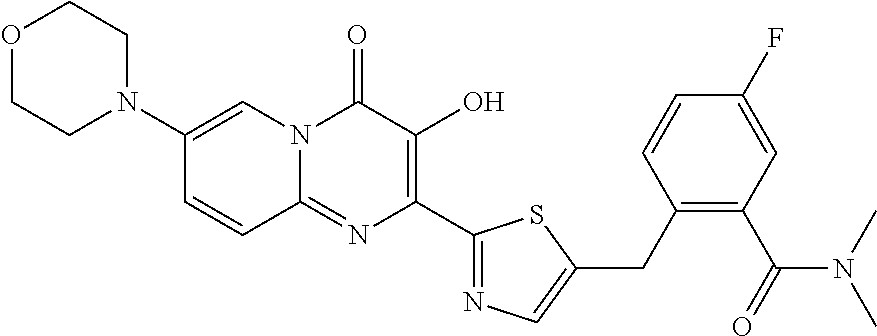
O1CCN(C2=CN3C(=NC(C4=NC=C(CC5=C(C(=O)N(C)C)C=C(F)C=C5)S4)=C(O)C3=O)C=C2)CC1
